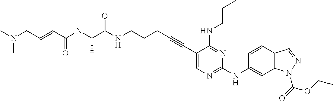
C(N(C(C(NCCCC#CC1=CN=C(NC2=CC3=C(C=C2)C=NN3C(=O)OCC)N=C1NCCC)=O)C)C)(C=CCN(C)C)=O
